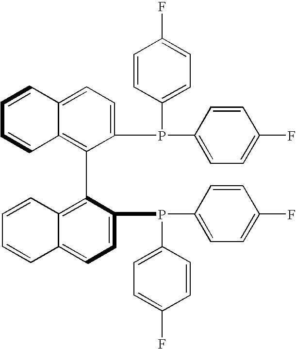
C1=CC2=CC=C(P(C3=CC=C(F)C=C3)C3=CC=C(F)C=C3)C(C3=C4C(=CC=C3P(C3=CC=C(F)C=C3)C3=CC=C(F)C=C3)C=CC=C4)=C2C=C1
